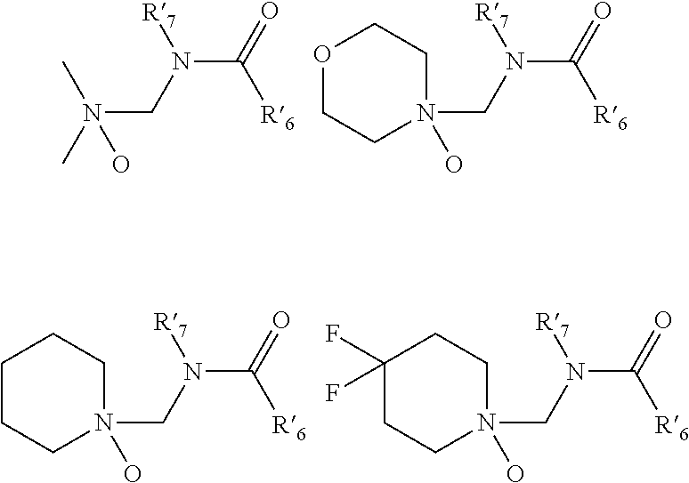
N(CN(C(=O)[R6])[R7])(C)(O)C.N1(CN(C(=O)[R6])[R7])(O)CCOCC1.N1(CN(C(=O)[R6])[R7])(O)CCCCC1.N1(CN(C(=O)[R6])[R7])(O)CCC(F)(F)CC1
